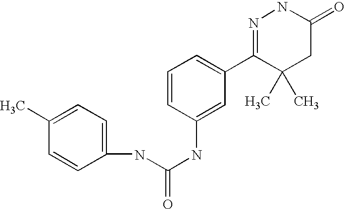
C1(C)=CC=C(NC(NC2=CC(C3=NNC(=O)CC3(C)C)=CC=C2)=O)C=C1
